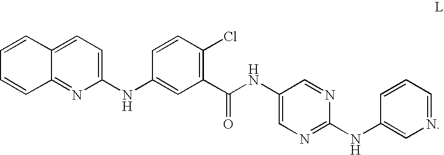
C1(NC2=CC(C(NC3=CN=C(NC4=CN=CC=C4)N=C3)=O)=C(Cl)C=C2)=CC=C2C(=N1)C=CC=C2
